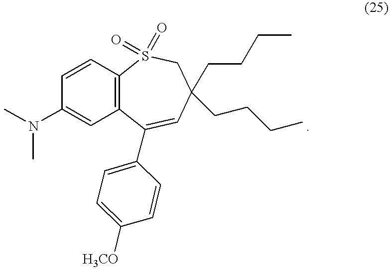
C1=CC2=C(C=C1N(C)C)C(C1=CC=C([H3CO])C=C1)=CC(CCCC)(CCCC)CS2(=O)=O
